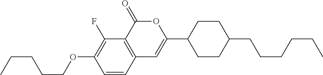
C1=CC2=C(C(F)=C1OCCCCC)C(=O)OC(C1CCC(CCCCCC)CC1)=C2
